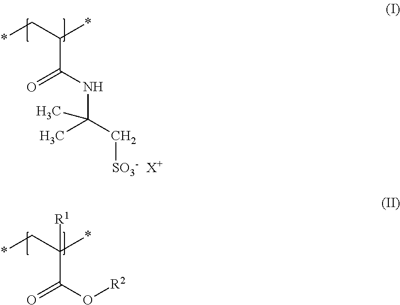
*CC(*)C(NC(C)(C)C[SO3-])=O.[X+].*CC(*)(C(O[R2])=O)[R1]
